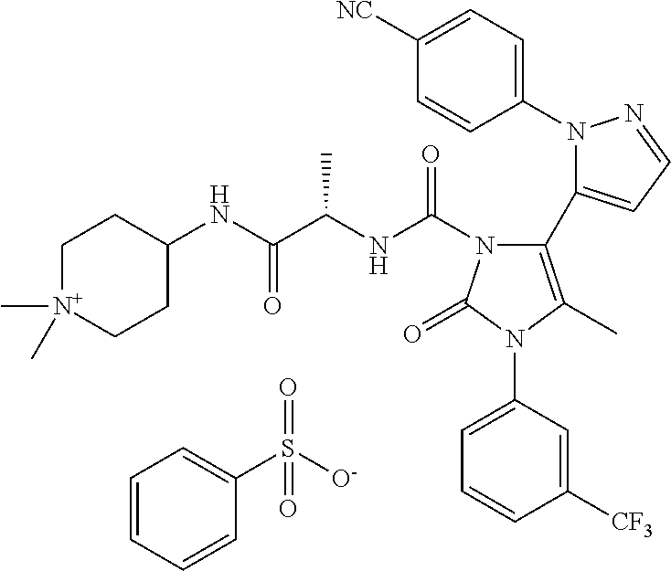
C1(N2N=CC=C2C2=C(C)N(C3=CC=CC([CF3])=C3)C(=O)N2C(NC(C(NC2CC[N+](C)(C)CC2)=O)C)=O)=CC=C([NC])C=C1.C1=CC=CC(S([O-])(=O)=O)=C1
